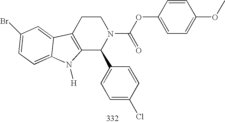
C12=C(CCN(C(OC3=CC=C(OC)C=C3)=O)C1C1=CC=C(Cl)C=C1)C1=CC(Br)=CC=C1N2[H]
